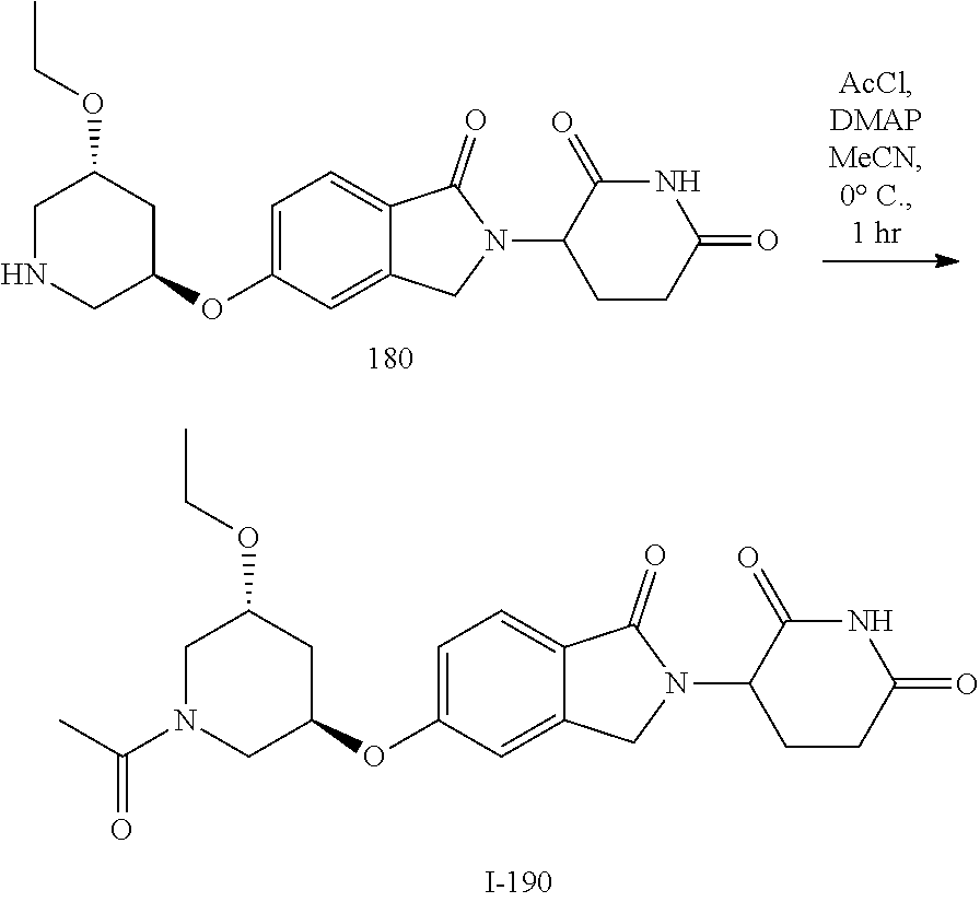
C1CC(N2CC3=CC(OC4CN(C(C)=O)CC(OCC)C4)=CC=C3C2=O)C(=O)NC1=O.C1CC(N2CC3=CC(OC4CNCC(OCC)C4)=CC=C3C2=O)C(=O)NC1=O
